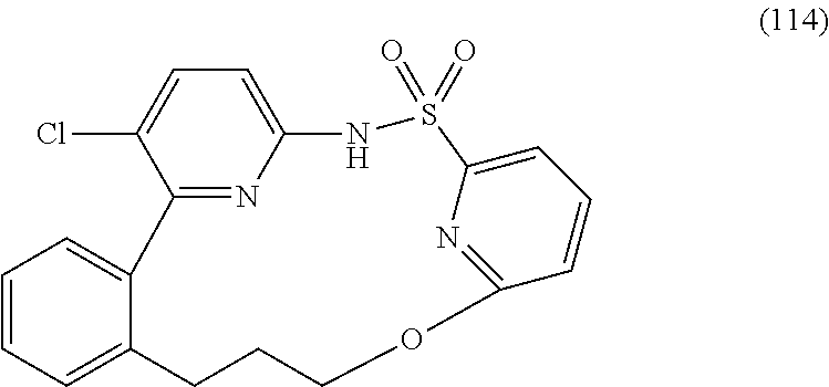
C1=CC=C2C(=C1)C1=NC(=CC=C1Cl)NS(=O)(=O)C1=CC=CC(=N1)OCCC2
